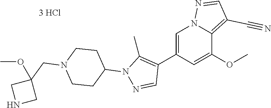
[3 HCl].C1(C2=C(C)N(C3CCN(CC4(OC)CNC4)CC3)N=C2)=CN2N=CC(C#N)=C2C(OC)=C1
